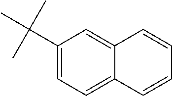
C1(C(C)(C)C)=CC=C2C(=C1)C=CC=C2
